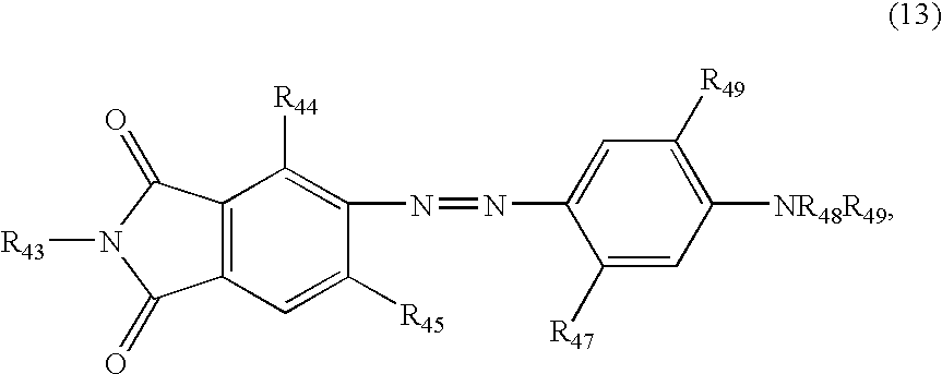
C12=C(C=C([R45])C(N=NC3=CC([R49])=C([NR48R49])C=C3[R47])=C1[R44])C(=O)N([R43])C2=O
